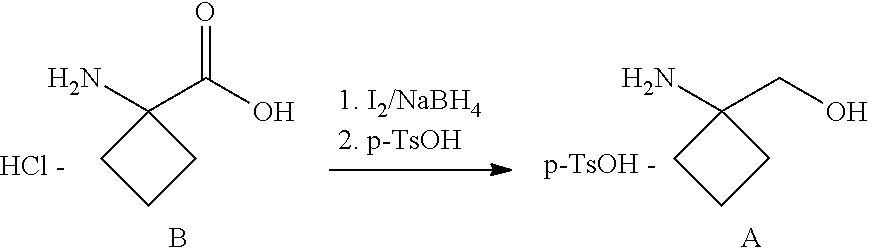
C1(N)(C(O)=O)CCC1.[HCl -].B.C1(N)(CO)CCC1.[p-TsOH -].[A]
